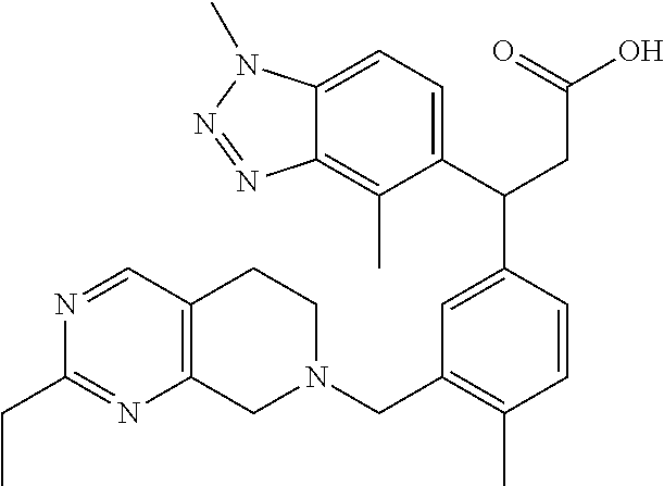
C1(C(CC(O)=O)C2=CC(CN3CCC4=C(C3)N=C(CC)N=C4)=C(C)C=C2)=CC=C2C(=C1C)N=NN2C
